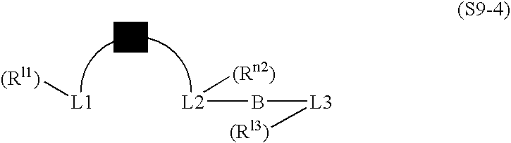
[(Rl1)][L1].[L2](B[L3][(Rl3)])[(Rn2)]
